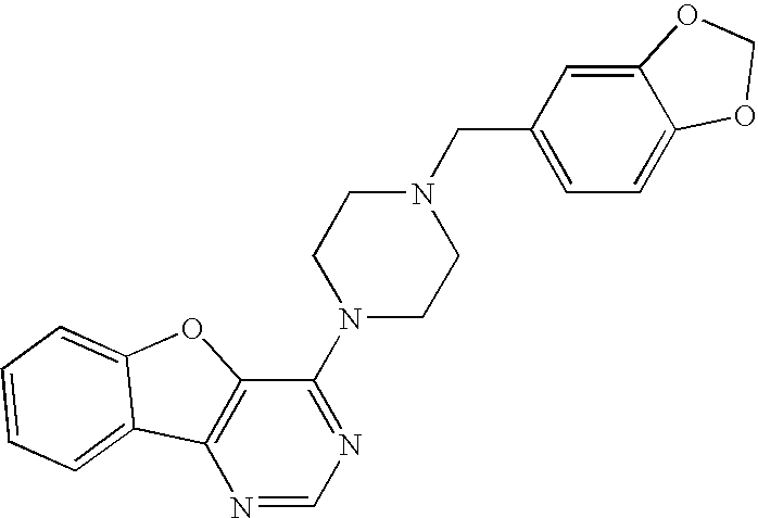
N1=CN=C(N2CCN(CC3=CC=C4C(=C3)OCO4)CC2)C2=C1C1=CC=CC=C1O2
